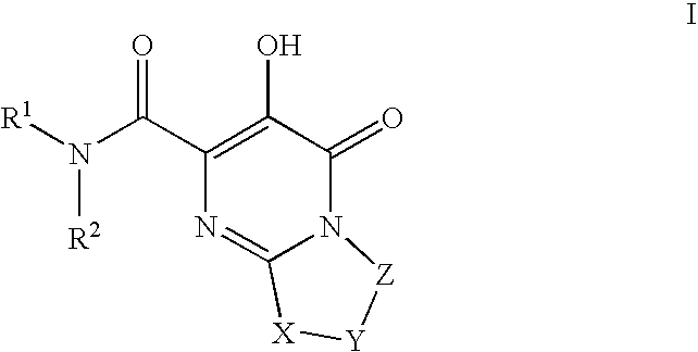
N12C(=O)C(O)=C(C(N([R1])[R2])=O)N=C1[X][Y][Z]2
